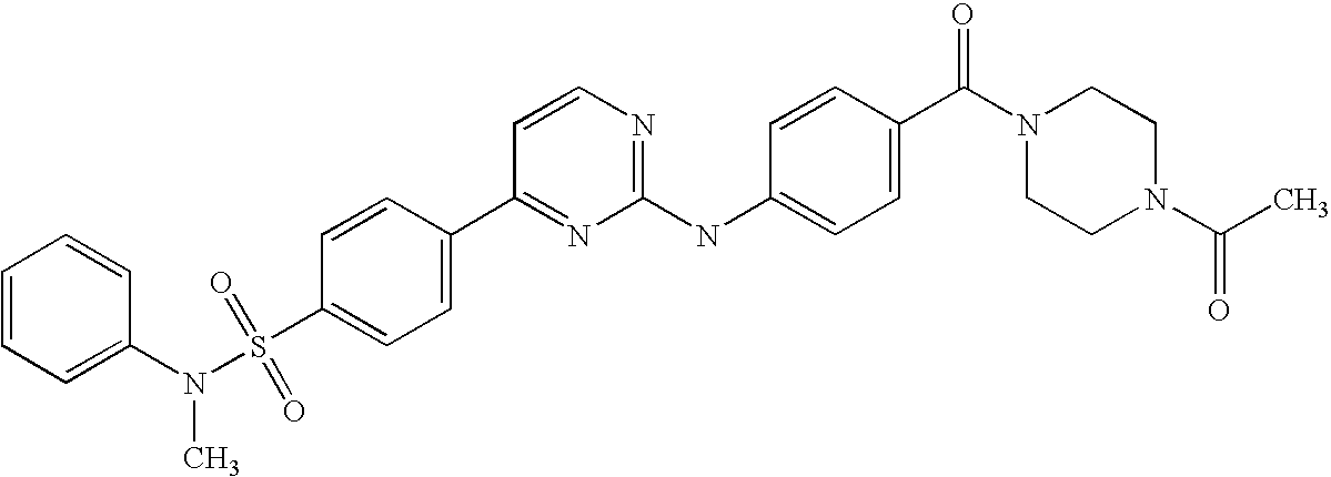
C1=CC(C2=NC(NC3=CC=C(C(=O)N4CCN(C(=O)C)CC4)C=C3)=NC=C2)=CC=C1S(N(C1=CC=CC=C1)C)(=O)=O
